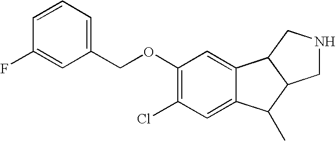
C1(OCC2=CC=CC(F)=C2)=C(Cl)C=C2C(=C1)C1C(C2C)CNC1
